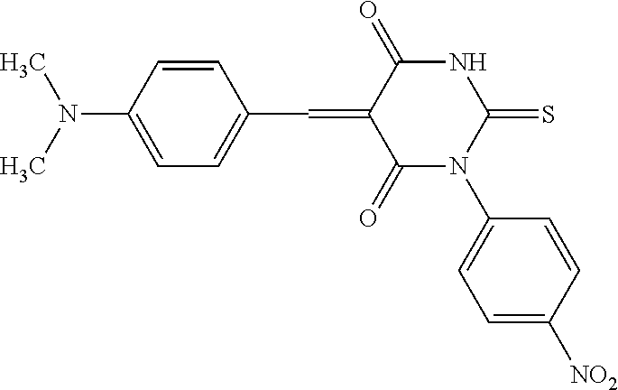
C1=CC(N(C)C)=CC=C1C=C1C(=O)N(C2=CC=C([NO2])C=C2)C(=S)NC1=O
